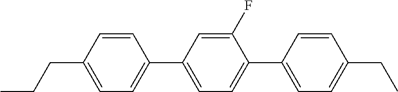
C1=CC(CCC)=CC=C1C1=CC=C(C2=CC=C(CC)C=C2)C(F)=C1
